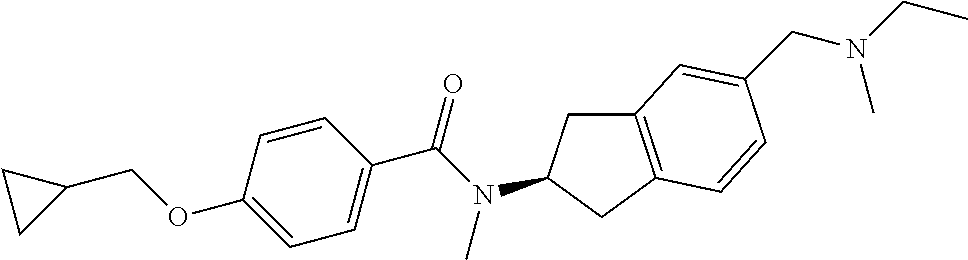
C1(OCC2CC2)=CC=C(C(N(C)C2CC3=C(C2)C=CC(CN(CC)C)=C3)=O)C=C1
